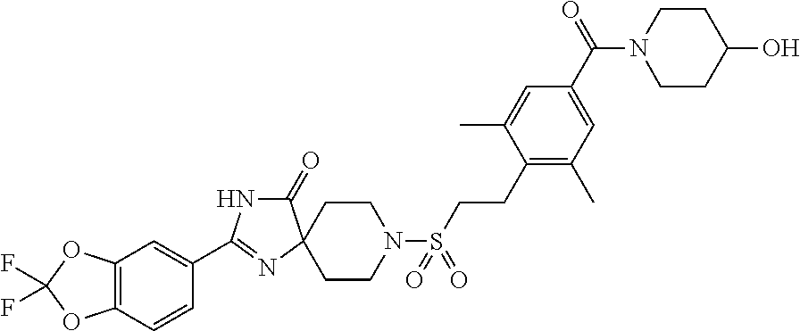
C1=C(C2=NC3(CCN(S(=O)(=O)CCC4=C(C)C=C(C(N5CCC(O)CC5)=O)C=C4C)CC3)C(=O)N2)C=CC2=C1OC(F)(F)O2
